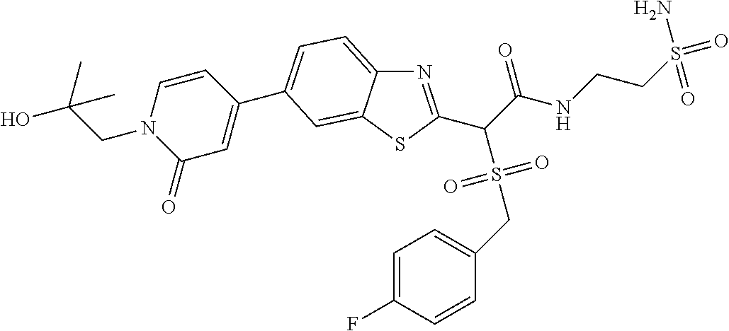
N1=C(C(C(NCCS(N)(=O)=O)=O)S(=O)(=O)CC2=CC=C(F)C=C2)SC2=CC(C3=CC(=O)N(CC(O)(C)C)C=C3)=CC=C12
